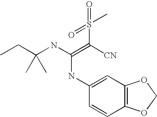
CCC(NC(=C([CN])S(C)(=O)=O)NC1=CC2=C(C=C1)OCO2)(C)C
